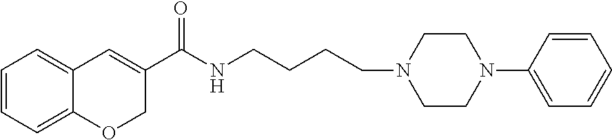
C1=CC=C2C(=C1)C=C(C(NCCCCN1CCN(C3=CC=CC=C3)CC1)=O)CO2
